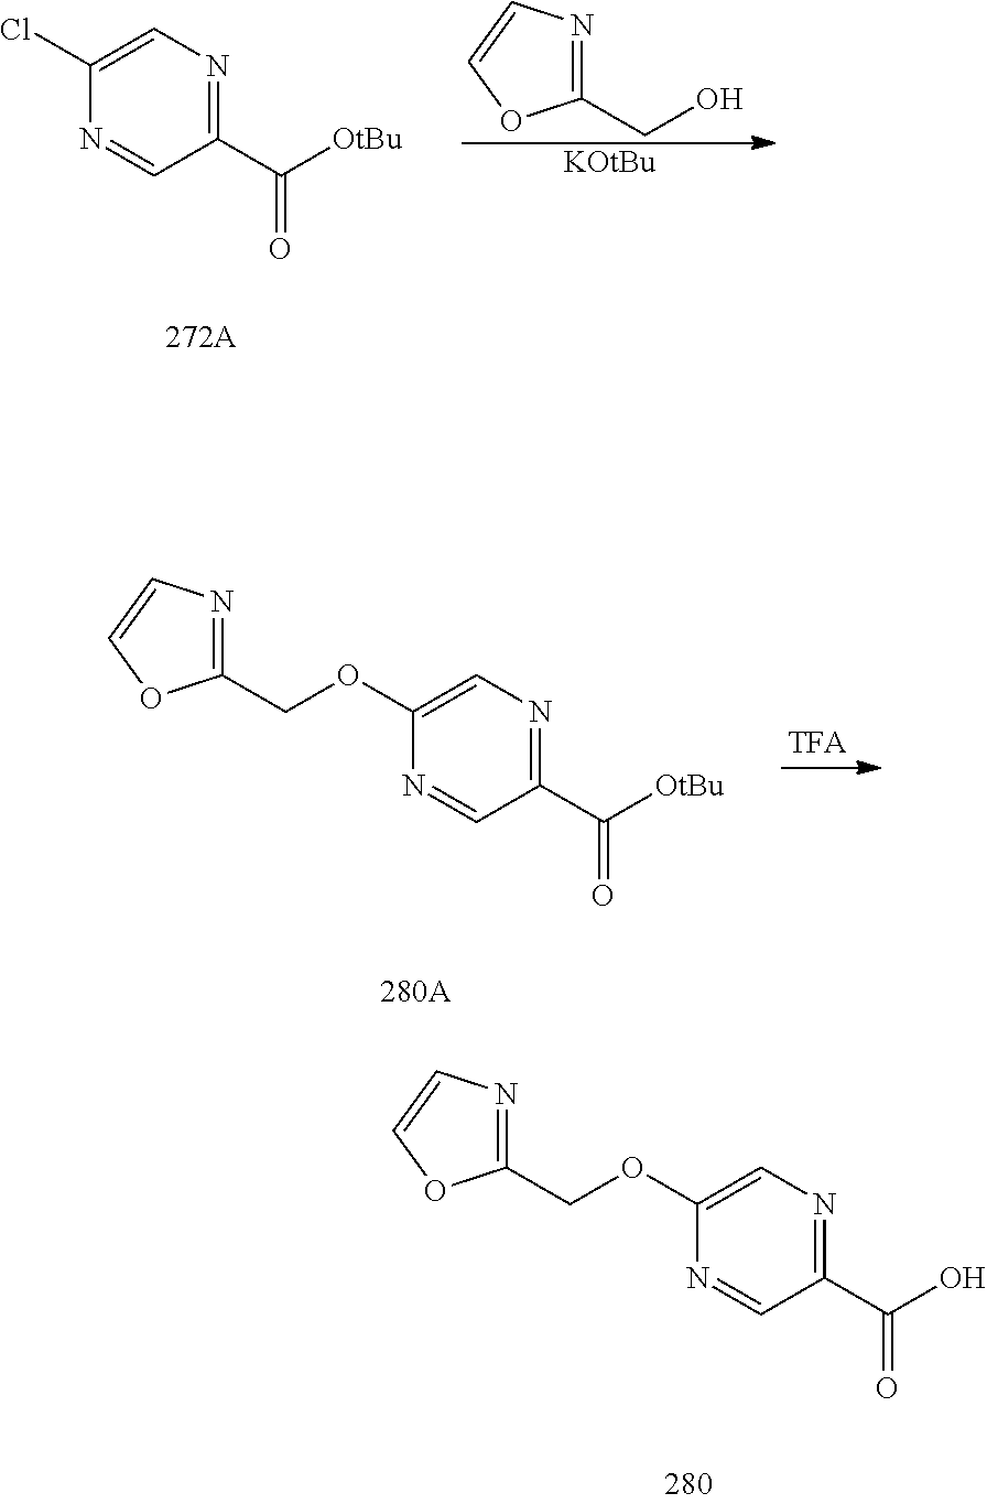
C1(CO)=NC=CO1.[KOtBu].C1(Cl)=CN=C(C([OtBu])=O)C=N1.C1(COC2=CN=C(C([OtBu])=O)C=N2)=NC=CO1.C1(COC2=CN=C(C(O)=O)C=N2)=NC=CO1
